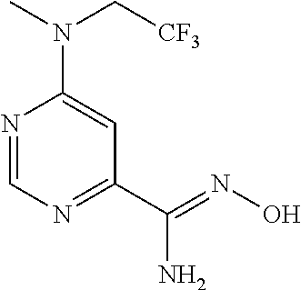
N1=CN=C(C(=NO)N)C=C1N(C[CF3])C
